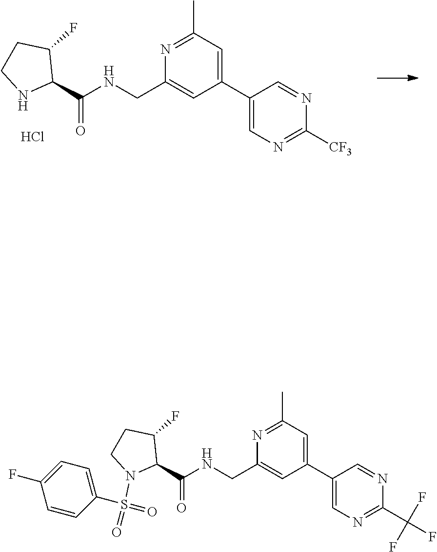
C1(C2=CC(C)=NC(CNC(C3C(F)CCN3)=O)=C2)=CN=C([CF3])N=C1.Cl.C1(C2=CC(C)=NC(CNC(C3N(S(=O)(C4=CC=C(F)C=C4)=O)CCC3F)=O)=C2)=CN=C(C(F)(F)F)N=C1
